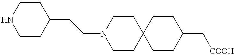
C1NCCC(CCN2CCC3(CC2)CCC(C[COOH])CC3)C1
